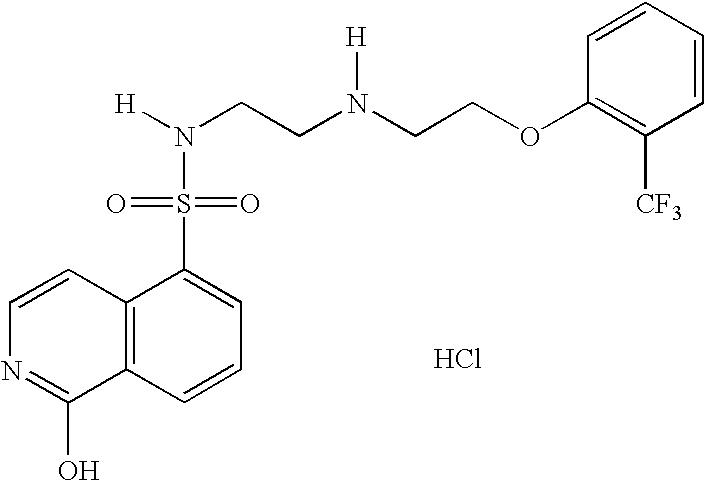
C1=CC2=C(C(O)=N1)C=CC=C2S(=O)(=O)N([H])CCN(CCOC1=C([CF3])C=CC=C1)[H].Cl
